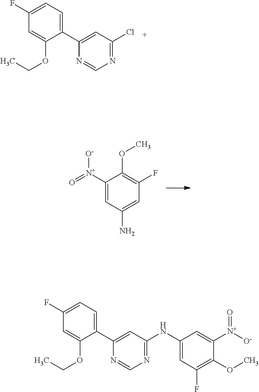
C1(F)=CC=C(C2=CC(Cl)=NC=N2)C(OCC)=C1.C1([N+](=O)[O-])=CC(N)=CC(F)=C1OC.C1(F)=CC=C(C2=CC(NC3=CC(F)=C(OC)C([N+]([O-])=O)=C3)=NC=N2)C(OCC)=C1
